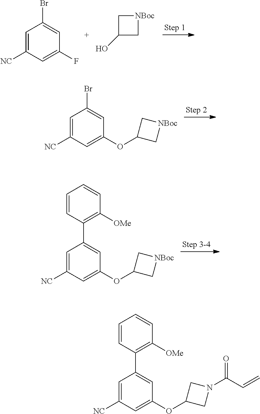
C1=C([NC])C=C(F)C=C1Br.C1C(O)C[NBoc]1.C1=C([NC])C=C(OC2C[NBoc]C2)C=C1Br.C1=C([NC])C=C(OC2C[NBoc]C2)C=C1C1=C([OMe])C=CC=C1.C1=C([NC])C=C(OC2CN(C(C=C)=O)C2)C=C1C1=C([OMe])C=CC=C1
